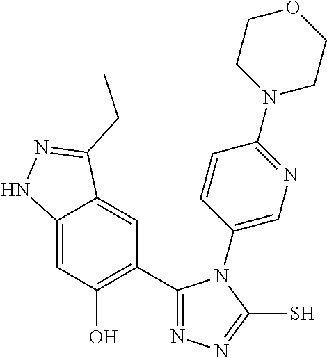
C12=CC(O)=C(C3=NN=C(S)N3C3=CN=C(N4CCOCC4)C=C3)C=C1C(CC)=NN2
